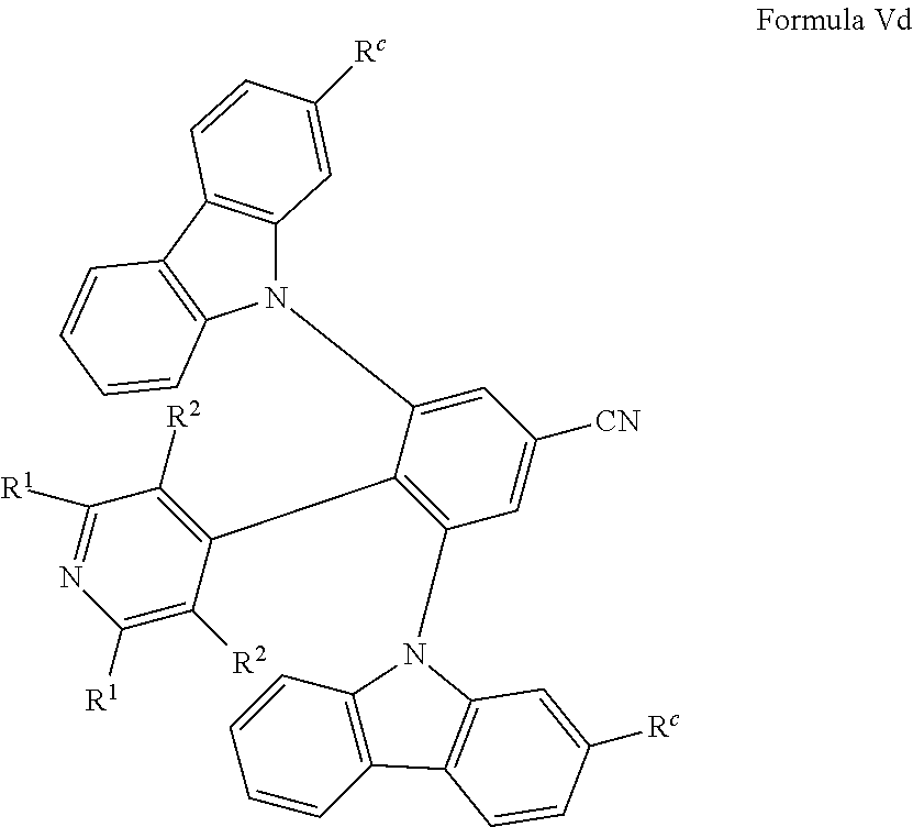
N1(C2=CC([CN])=CC(N3C4=C(C=CC=C4)C4=C3C=C([Rc])C=C4)=C2C2=C([R2])C([R1])=NC([R1])=C2[R2])C2=C(C3=C1C=CC=C3)C=CC([Rc])=C2
